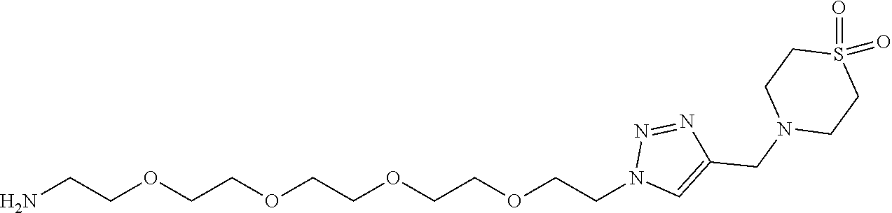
O(CCOCCN1C=C(CN2CCS(=O)(=O)CC2)N=N1)CCOCCOCCN
